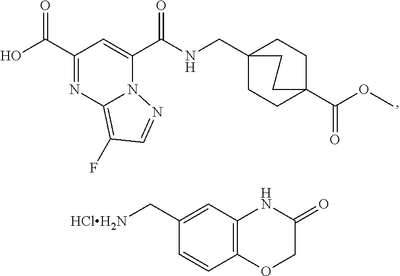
C1(C(O)=O)=NC2=C(F)C=NN2C(C(NCC23CCC(C(OC)=O)(CC2)CC3)=O)=C1.C1(C[HClH2N])=CC2=C(C=C1)OCC(=O)N2
